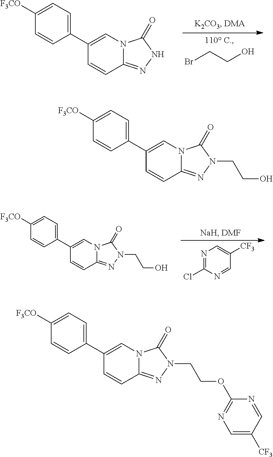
BrCCO.C1(C2=CC=C([F3CO])C=C2)=CN2C(=NNC2=O)C=C1.C1(C2=CC=C([F3CO])C=C2)=CN2C(=NN(CCO)C2=O)C=C1.N1=C(Cl)N=CC([CF3])=C1.C1(C2=CC=C([F3CO])C=C2)=CN2C(=NN(CCO)C2=O)C=C1.C1(C2=CC=C([F3CO])C=C2)=CN2C(=NN(CCOC3=NC=C([CF3])C=N3)C2=O)C=C1
